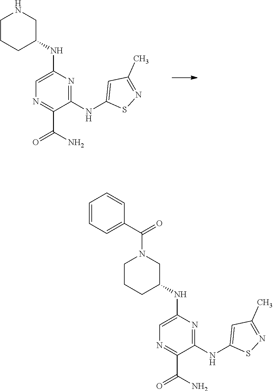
C1CCC(NC2=CN=C(C(N)=O)C(NC3=CC(C)=NS3)=N2)CN1.C1CCC(NC2=CN=C(C(N)=O)C(NC3=CC(C)=NS3)=N2)CN1C(C1=CC=CC=C1)=O
